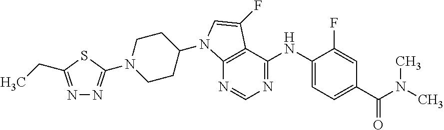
N1=CN=C(NC2=CC=C(C(N(C)C)=O)C=C2F)C2=C1N(C1CCN(C3=NN=C(CC)S3)CC1)C=C2F
